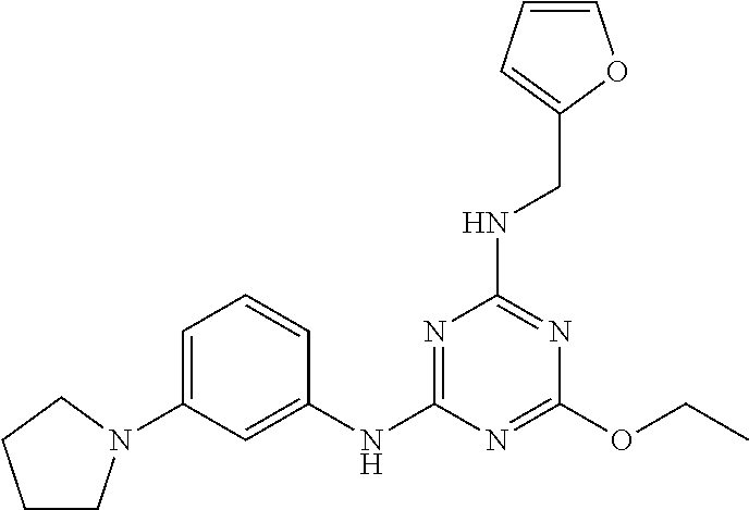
C1=C(N2CCCC2)C=C(NC2=NC(NCC3=CC=CO3)=NC(OCC)=N2)C=C1
